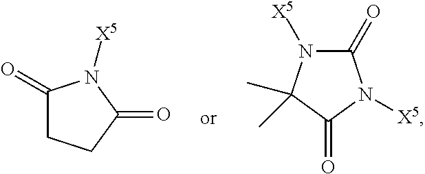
C1(=O)CCC(=O)N1[X5].C1(=O)N([X5])C(C)(C)C(=O)N1[X5]
